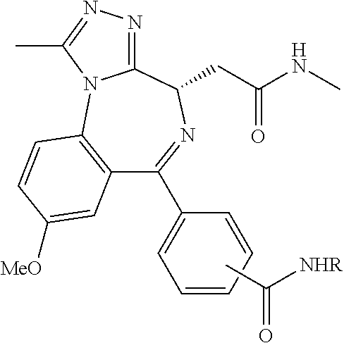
C12=C(C=CC([MeO])=C1)N1C(=NN=C1C)C(CC(NC)=O)N=C2C1=CC=CC=C1.CC([NHR])=O
